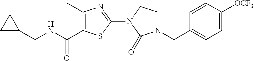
C1(N2C(=O)N(CC3=CC=C([OCF3])C=C3)CC2)=NC(C)=C(C(NCC2CC2)=O)S1
